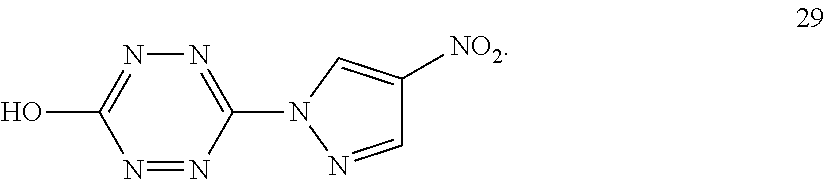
N1=NC(N2N=CC([NO2])=C2)=NN=C1O
